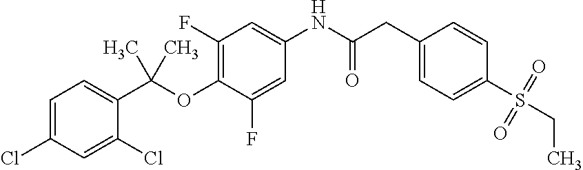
C1=C(F)C(OC(C2=CC=C(Cl)C=C2Cl)(C)C)=C(F)C=C1NC(CC1=CC=C(S(CC)(=O)=O)C=C1)=O
